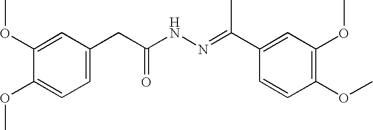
C1(OC)=CC(CC(NN=C(C2=CC(OC)=C(OC)C=C2)C)=O)=CC=C1OC
